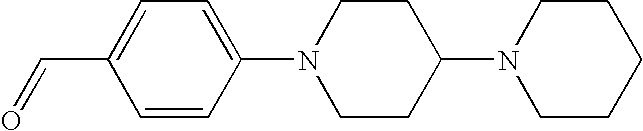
C1(N2CCC(N3CCCCC3)CC2)=CC=C(C=O)C=C1
